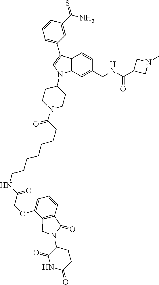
C12=C(C=C(CNC(C3CN(C)C3)=O)C=C1)N(C1CCN(C(=O)CCCCCCCNC(COC3=CC=CC4=C3CN(C3C(=O)NC(=O)CC3)C4=O)=O)CC1)C=C2C1=CC=CC(C(N)=S)=C1
